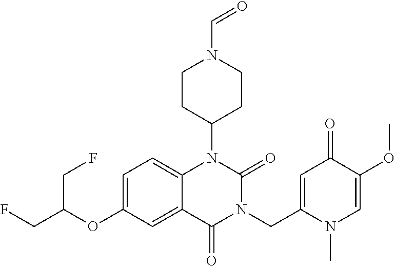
C1=C(OC(CF)CF)C=C2C(=C1)N(C1CCN(C=O)CC1)C(=O)N(CC1=CC(=O)C(OC)=CN1C)C2=O
